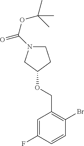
C1N(C(OC(C)(C)C)=O)CC(OCC2=C(Br)C=CC(F)=C2)C1
